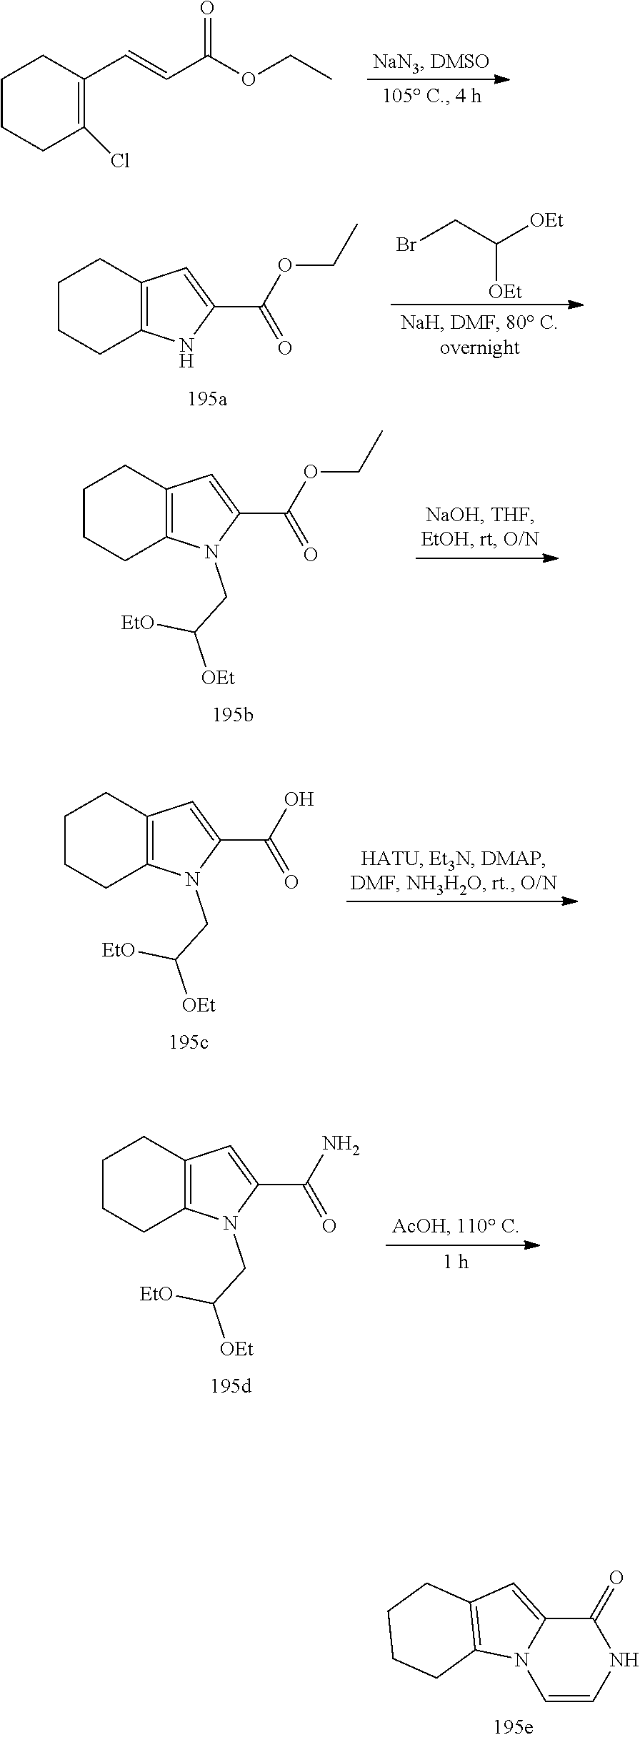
C1CCC(Cl)=C(C=CC(OCC)=O)C1.BrCC([OEt])[OEt].C1CCC2=C(C1)C=C(C(OCC)=O)N2.C1CCC2=C(C1)C=C(C(OCC)=O)N2CC([OEt])[EtO].C1CCC2=C(C1)C=C(C(O)=O)N2CC([OEt])[EtO].C1CCC2=C(C1)C=C(C(N)=O)N2CC([OEt])[EtO].C1=CNC(=O)C2=CC3=C(N12)CCCC3
